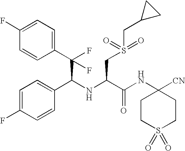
C(C(NC(CS(CC1CC1)(=O)=O)C(NC1([CN])CCS(=O)(=O)CC1)=O)C1=CC=C(F)C=C1)(F)(C1=CC=C(F)C=C1)F
